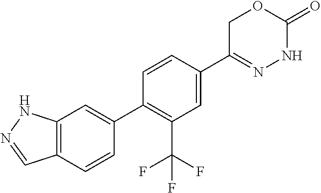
FC(F)(C1=C(C2=CC3=C(C=C2)C=NN3)C=CC(C2=NNC(=O)OC2)=C1)F
